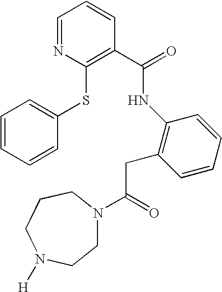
C1=NC(SC2=CC=CC=C2)=C(C(=O)NC2=C(CC(=O)N3CCN([H])CCC3)C=CC=C2)C=C1
